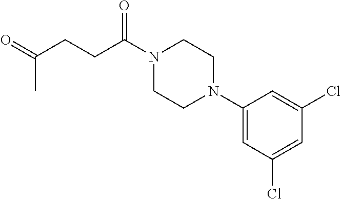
C1(N2CCN(C(CCC(=O)C)=O)CC2)=CC(Cl)=CC(Cl)=C1
